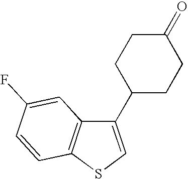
C1=CC(F)=CC2=C1SC=C2C1CCC(=O)CC1
